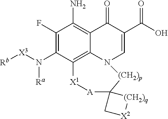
C1(F)=C(N([X3][Rb])[Ra])C2=C3C(=C1N)C(=O)C(C(O)=O)=CN3[(CH2)p]C1(C[X2][(CH2)q]1)[A][X1]2
